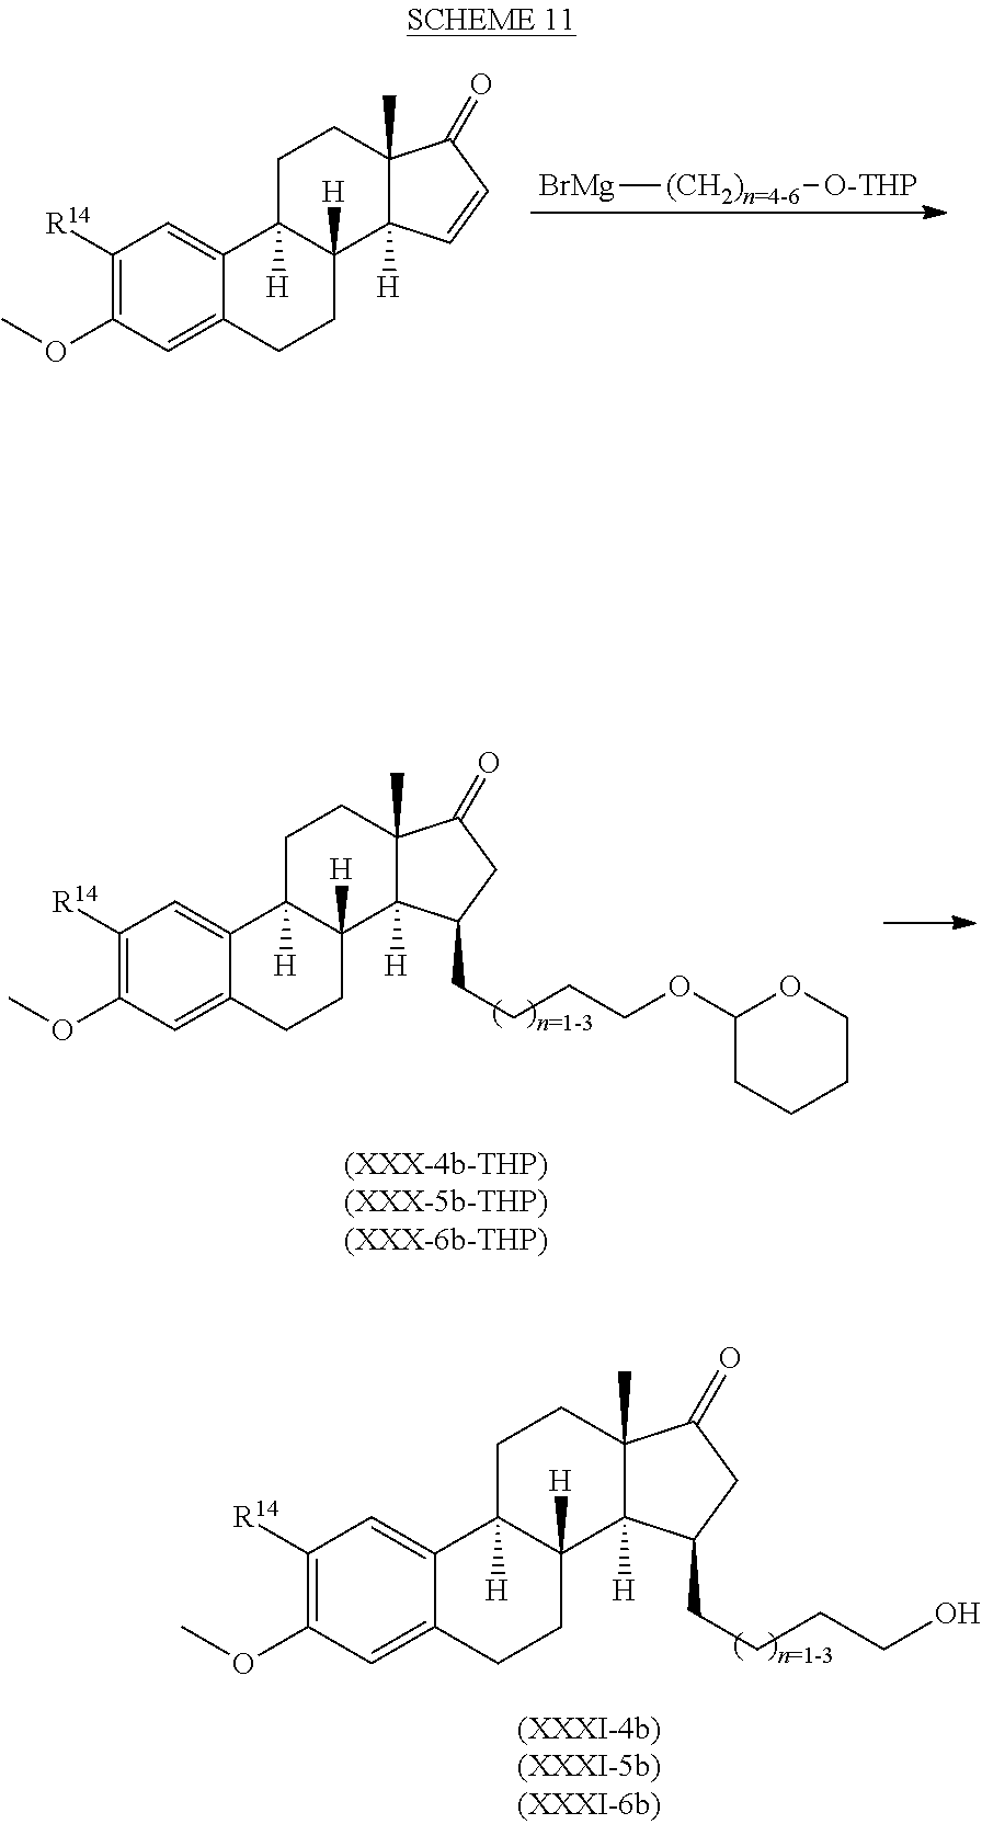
C1([R14])=C(OC)C=C2C(=C1)C1([H])C([H])(CC2)C2([H])C(C)(CC1)C(=O)C=C2.[BrMg][(CH2)n=4-6][O-THP].C1([R14])=C(OC)C=C2C(=C1)C1([H])C([H])(CC2)C2([H])C(C)(CC1)C(=O)CC2CCCCOC1CCCCO1.C1([R14])=C(OC)C=C2C(=C1)C1([H])C([H])(CC2)C2([H])C(C)(CC1)C(=O)CC2CCCCO
